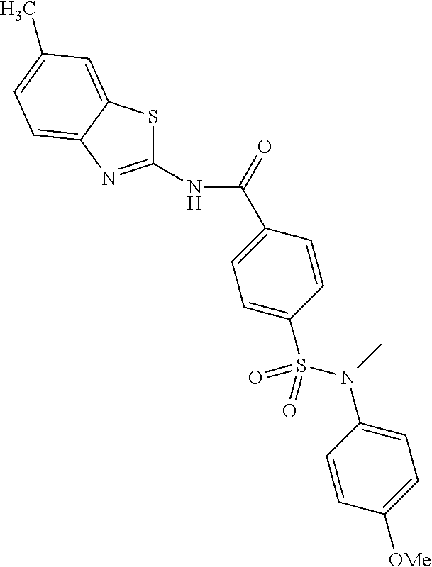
N(C(=O)C1=CC=C(S(N(C2=CC=C([OMe])C=C2)C)(=O)=O)C=C1)C1=NC2=CC=C(C)C=C2S1
